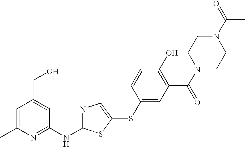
C1=C(C)N=C(NC2=NC=C(SC3=CC(C(=O)N4CCN(C(=O)C)CC4)=C(O)C=C3)S2)C=C1CO
